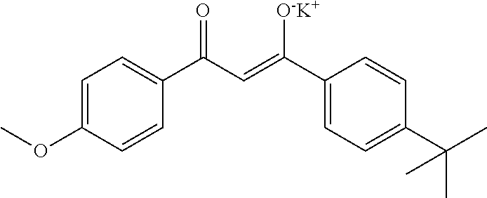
C1=C(OC)C=CC(C(C=C(C2=CC=C(C(C)(C)C)C=C2)[O-K+])=O)=C1
